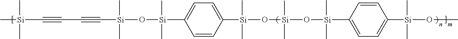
C[Si](C)(C)C#CC#C[Si](C)(C)O[Si](C1=CC=C([Si](C)(C)O[Si](O[Si](C)(C)C2=CC=C([Si](C)(C)OC)C=C2)(C)C)C=C1)(C)C
